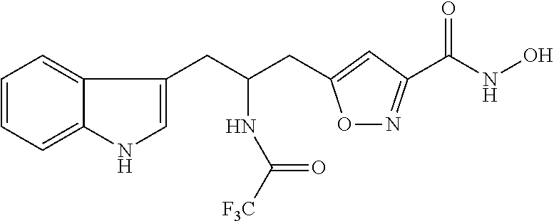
C1=CC=C2C(=C1)C(CC(NC(=O)[F3C])CC1=CC(C(=O)NO)=NO1)=CN2
